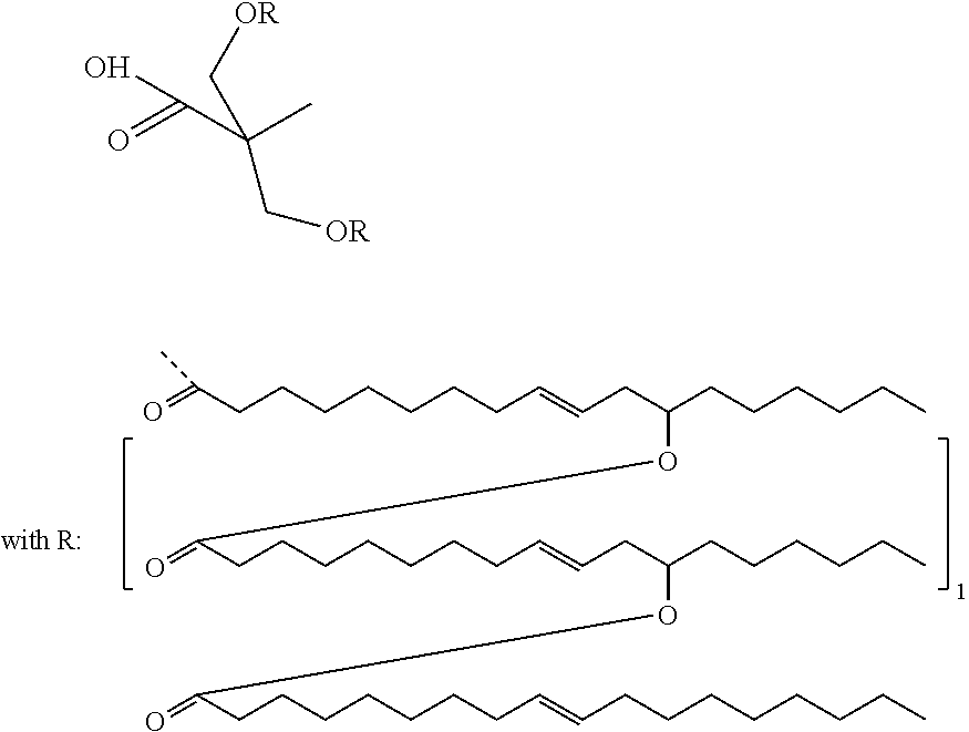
CC(CCCCCCCC=CCC(CCCCCC)OC(CCCCCCCC=CCC(CCCCCC)OC(CCCCCCCC=CCCCCCCCC)=O)=O)=O.O=C(C(C)(C[OR])C[OR])O
